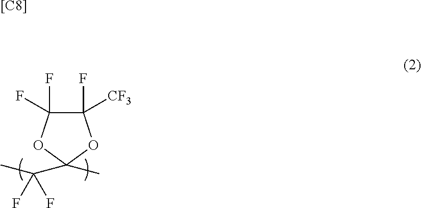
C1(F)([CF3])C(F)(F)OC(C)(C(C)(F)F)O1.[[C8]]
